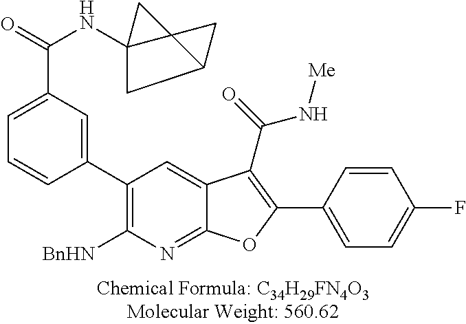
C1(C2=CC(C(=O)NC34CC5C3(C4)C5)=CC=C2)=C([BnHN])N=C2C(=C1)C(C(=O)N[Me])=C(C1=CC=C(F)C=C1)O2
